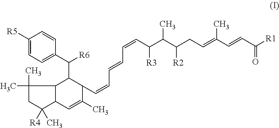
C1([R5])=CC=C(C([R6])C2C3C(C=C(C)C2C=CC=CC=CC(C(C(CC=C(C=CC([R1])=O)C)[R2])C)[R3])C([R4])(C)CC3(C)C)C=C1
